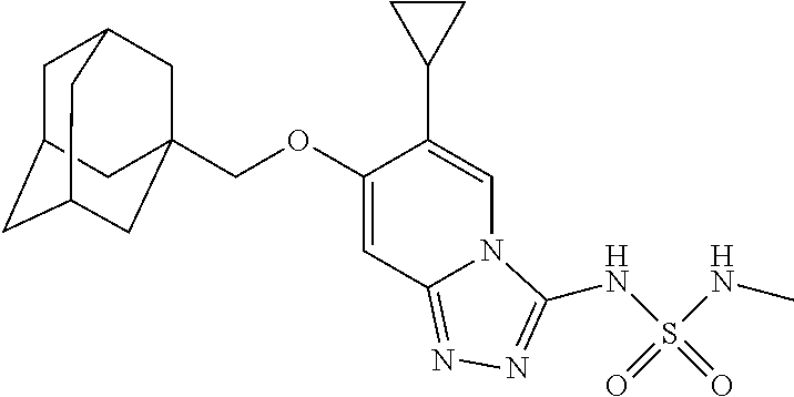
C1C2CC3CC(COC4=CC5=NN=C(NS(NC)(=O)=O)N5C=C4C4CC4)(CC1C3)C2
